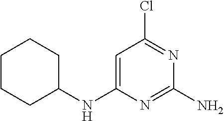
C1=C(NC2CCCCC2)N=C(N)N=C1Cl
